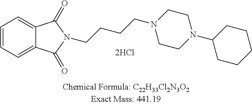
C12=CC=CC=C1C(=O)N(CCCCN1CCN(C3CCCCC3)CC1)C2=O
